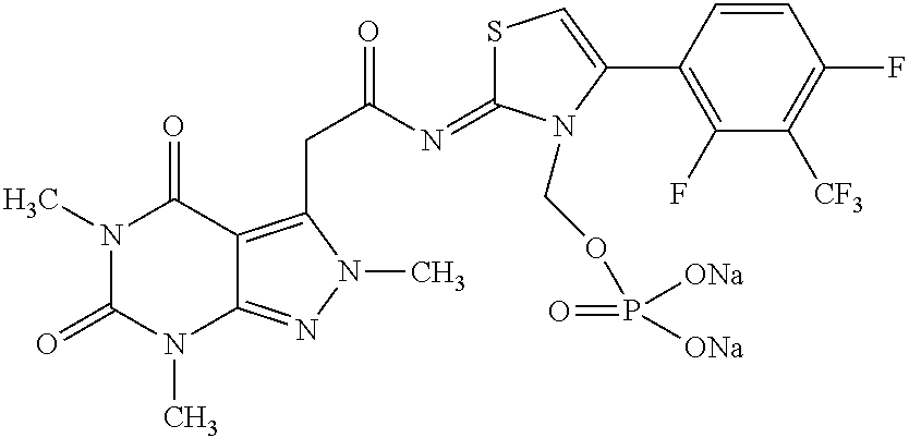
N1(C)C(=O)N(C)C2=NN(C)C(CC(=O)N=C3SC=C(C4=C(F)C([CF3])=C(F)C=C4)N3COP(=O)([ONa])[ONa])=C2C1=O
